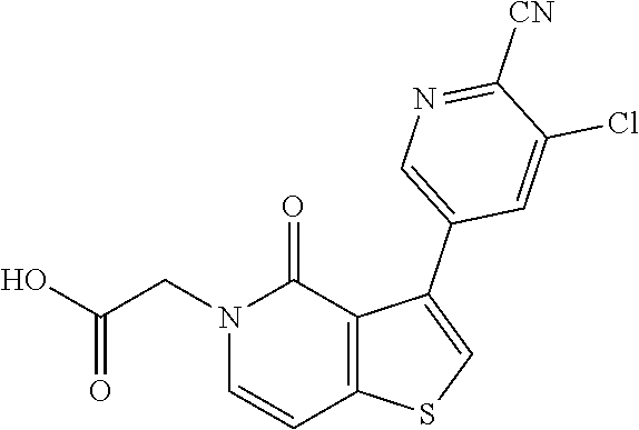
C1(Cl)=CC(C2=CSC3=C2C(=O)N(CC(O)=O)C=C3)=CN=C1[CN]
